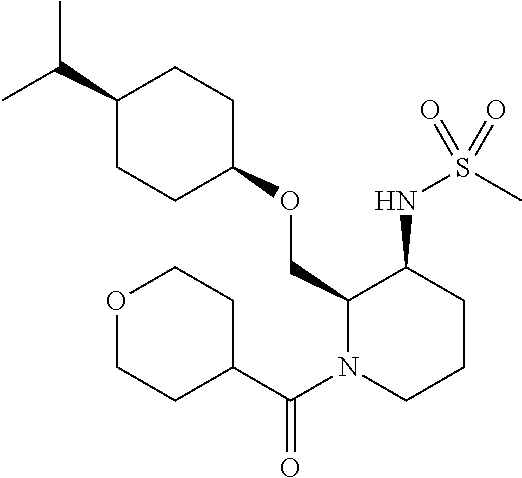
C(C)(C)C1CCC(OCC2N(C(C3CCOCC3)=O)CCCC2NS(C)(=O)=O)CC1
